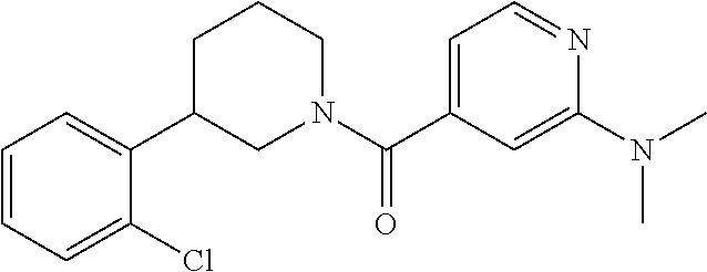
C1=C(N(C)C)N=CC=C1C(N1CCCC(C2=CC=CC=C2Cl)C1)=O
